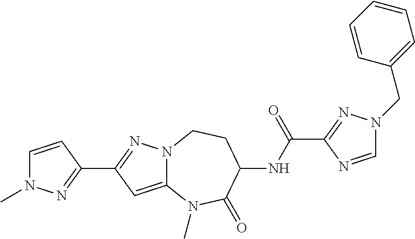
C1(C2=NN3C(=C2)N(C)C(=O)C(NC(C2=NN(CC4=CC=CC=C4)C=N2)=O)CC3)=NN(C)C=C1
